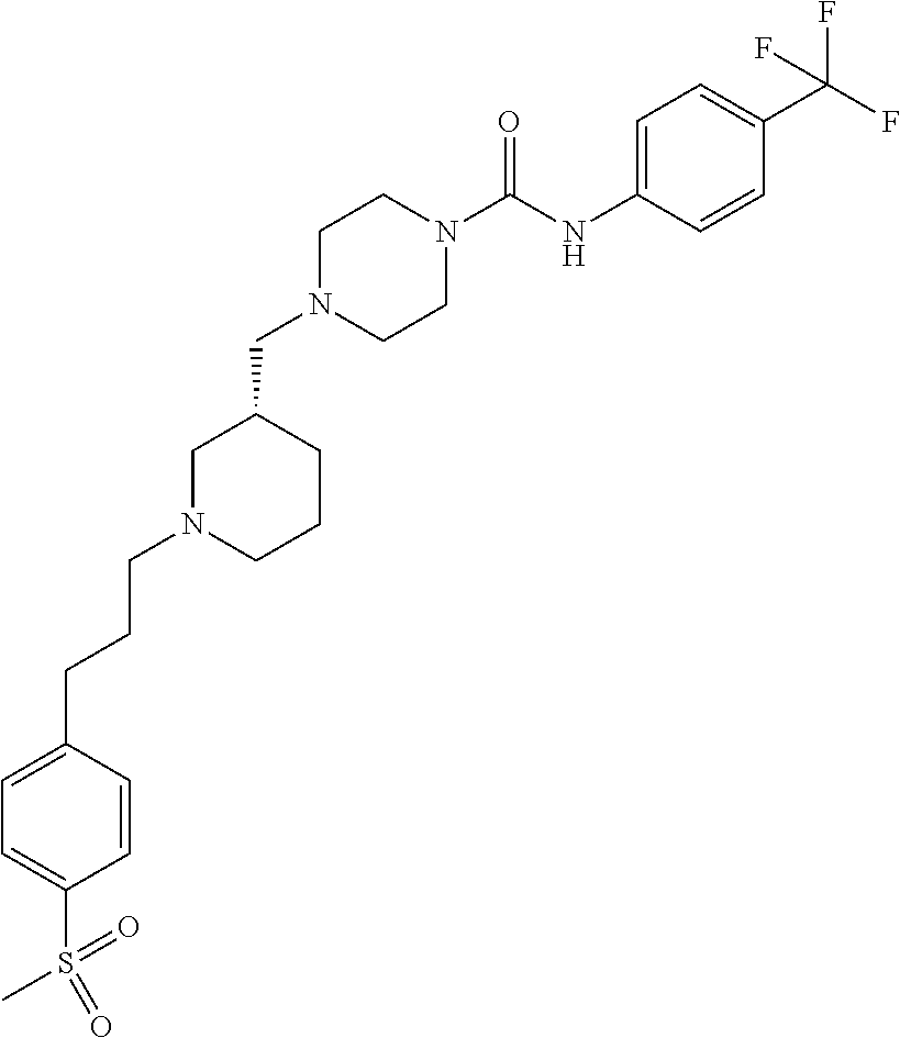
C1N(CC2CN(CCCC3=CC=C(S(C)(=O)=O)C=C3)CCC2)CCN(C(NC2=CC=C(C(F)(F)F)C=C2)=O)C1
